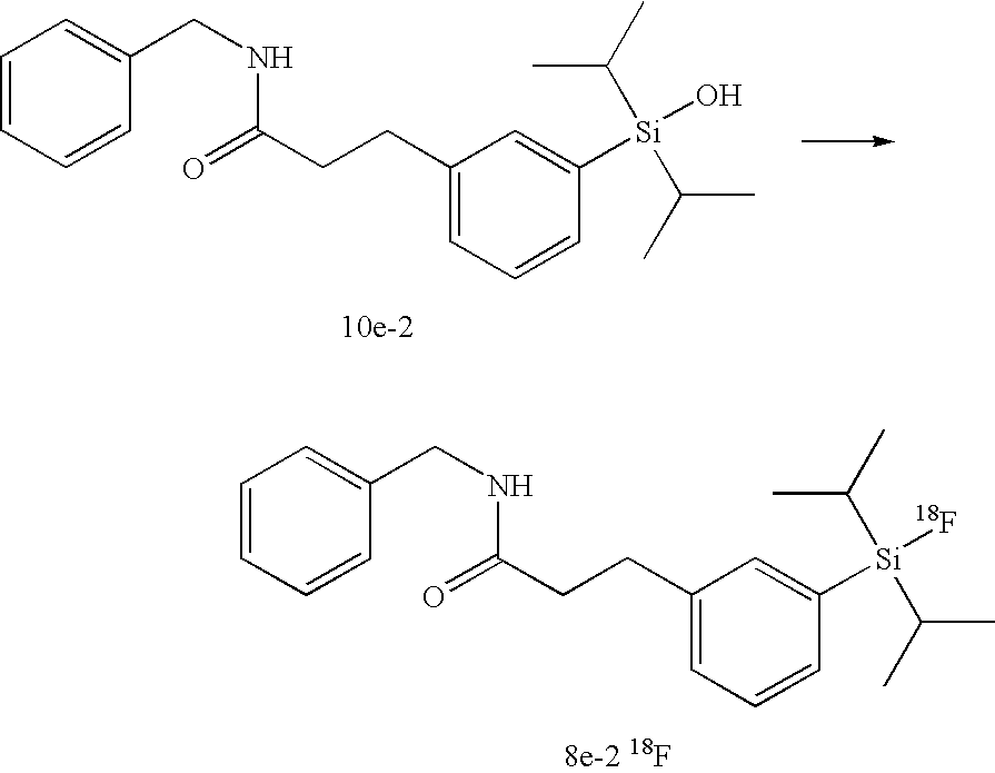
C1=CC=CC(CNC(=O)CCC2=CC=CC([Si]([18F])(C(C)C)C(C)C)=C2)=C1.C1=CC=CC(CNC(=O)CCC2=CC=CC([Si](O)(C(C)C)C(C)C)=C2)=C1
